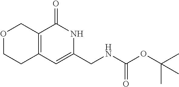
O1CCC2=C(C1)C(=O)NC(CNC(OC(C)(C)C)=O)=C2
